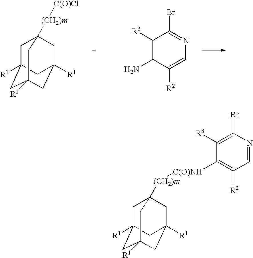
C1C2([R1])CC3([R1])CC([R1])(CC1([(CH2)m][C(O)Cl])C3)C2.C1([R3])=C(N)C([R2])=CN=C1Br.C1C2([R1])CC3([R1])CC([R1])(CC1([(CH2)m][C(O)NH]C1=C([R2])C=NC(Br)=C1[R3])C3)C2
